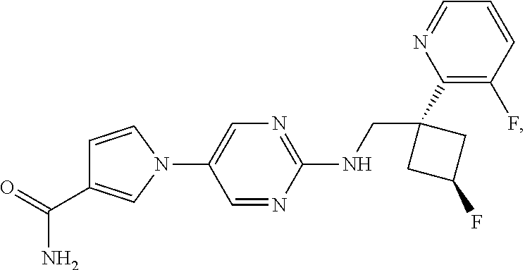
C1=CN(C2=CN=C(NCC3(C4=C(F)C=CC=N4)CC(F)C3)N=C2)C=C1C(=O)N
